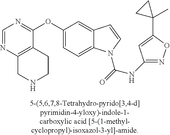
C1=NC2=C(C(OC3=CC=C4C(=C3)C=CN4C(=O)NC3=NOC(C4(C)CC4)=C3)=N1)CCNC2
